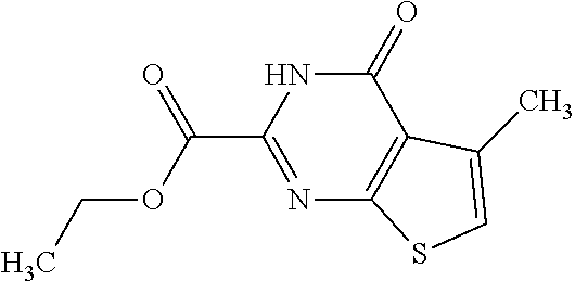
C1(=O)NC(C(=O)OCC)=NC2=C1C(C)=CS2
